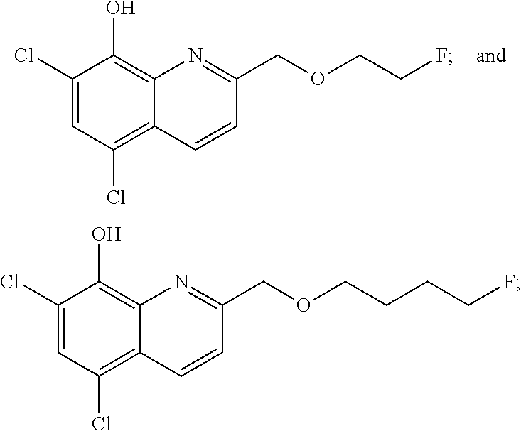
C1(Cl)=CC(Cl)=C2C(=C1O)N=C(COCCF)C=C2.C1(Cl)=CC(Cl)=C2C(=C1O)N=C(COCCCCF)C=C2
